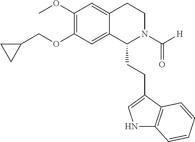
C1(OC)=C(OCC2CC2)C=C2C(=C1)CCN(C([H])=O)C2CCC1=CNC2=C1C=CC=C2
